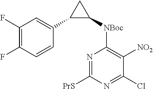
N1=C([PrS])N=C(Cl)C([NO2])=C1[NBoc]C1CC1C1=CC(F)=C(F)C=C1
